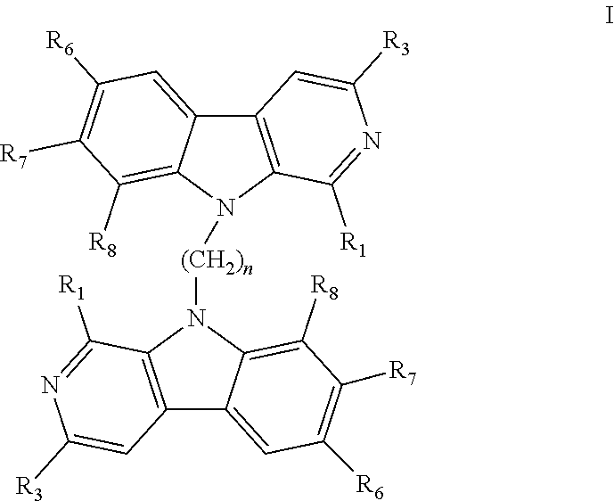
C12=C(N([(CH2)n]N3C4=C([R8])C([R7])=C([R6])C=C4C4=C3C([R1])=NC([R3])=C4)C3=C([R8])C([R7])=C([R6])C=C13)C([R1])=NC([R3])=C2
